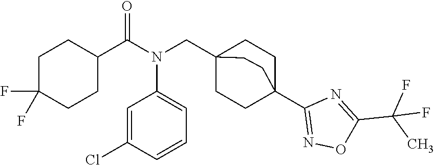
C1(C(N(CC23CCC(C4=NOC(C(C)(F)F)=N4)(CC2)CC3)C2=CC=CC(Cl)=C2)=O)CCC(F)(F)CC1
